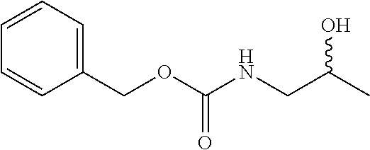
C1=CC(COC(NCC(C)O)=O)=CC=C1
